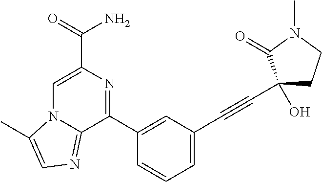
C1(C2=CC(C#CC3(O)CCN(C)C3=O)=CC=C2)=NC(C(=O)N)=CN2C1=NC=C2C
